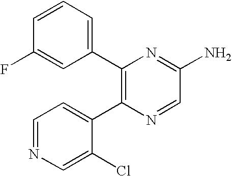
C1(C2=C(C3=CC=NC=C3Cl)N=CC(N)=N2)=CC=CC(F)=C1
